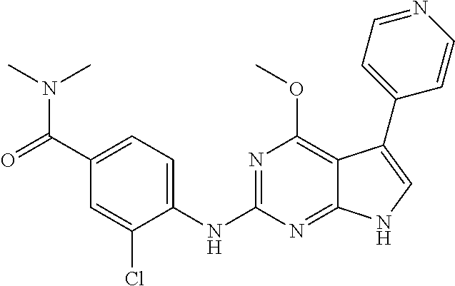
N(C1=NC(OC)=C2C(=N1)NC=C2C1=CC=NC=C1)C1=CC=C(C(=O)N(C)C)C=C1Cl
